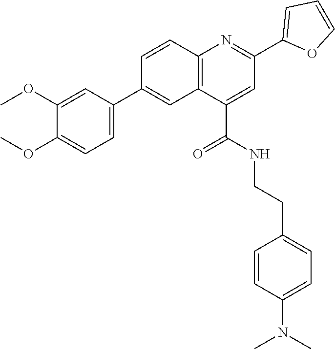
C12=C(C(C(=O)NCCC3=CC=C(N(C)C)C=C3)=CC(C3=CC=CO3)=N1)C=C(C1=CC=C(OC)C(OC)=C1)C=C2
